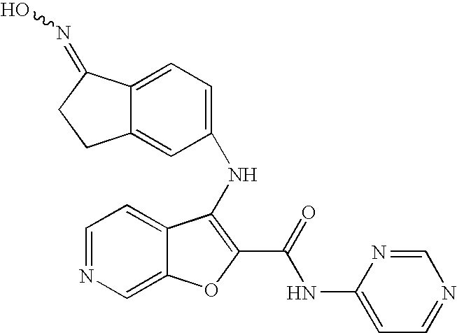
N(C1=C(C(=O)NC2=CC=NC=N2)OC2=CN=CC=C21)C1=CC=C2C(=C1)CCC2=NO
